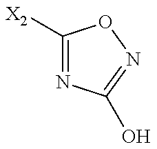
C1([X2])=NC(O)=NO1
